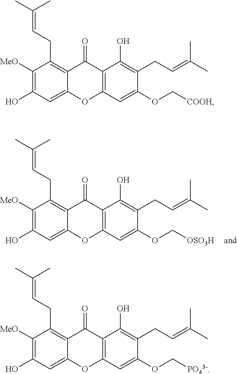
C1([MeO])=C(O)C=C2C(=C1CC=C(C)C)C(=O)C1=C(O2)C=C(OC[COOH])C(CC=C(C)C)=C1O.C1([MeO])=C(O)C=C2C(=C1CC=C(C)C)C(=O)C1=C(O2)C=C(OC[PO43-])C(CC=C(C)C)=C1O.C1([MeO])=C(O)C=C2C(=C1CC=C(C)C)C(=O)C1=C(O2)C=C(OC[OSO3H])C(CC=C(C)C)=C1O
